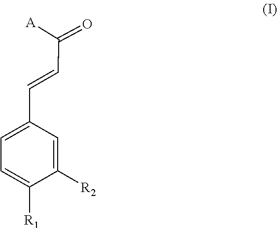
C1=C([R1])C([R2])=CC(C=CC([A])=O)=C1
